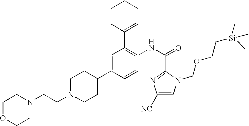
C1OCCN(CCN2CCC(C3=CC(C4=CCCCC4)=C(NC(=O)C4=NC([NC])=CN4COCC[Si](C)(C)C)C=C3)CC2)C1
